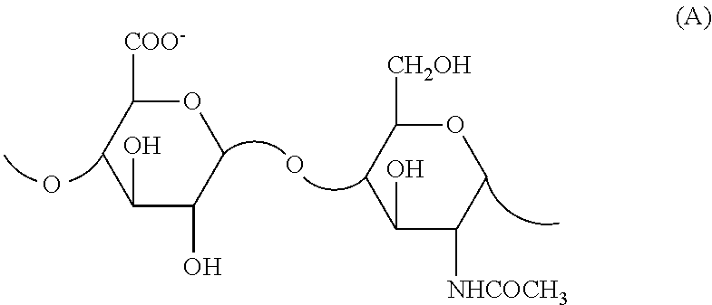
O1C([COO-])CC(O)C(O)C1.O.O.O1C([CH2OH])CC(O)C([NHCOCH3])C1
